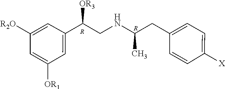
C1=CC([X])=CC=C1CC(C)NCC(C1=CC([OR1])=CC([R2O])=C1)[OR3].[R].[R]
